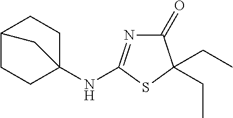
C1(=O)N=C(NC23CCC(CC2)C3)SC1(CC)CC
